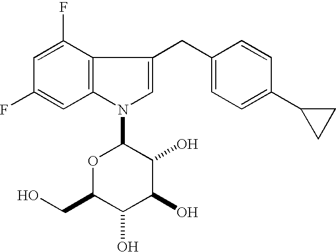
C12=C(N(C3OC(CO)C(O)C(O)C3O)C=C1CC1=CC=C(C3CC3)C=C1)C=C(F)C=C2F
